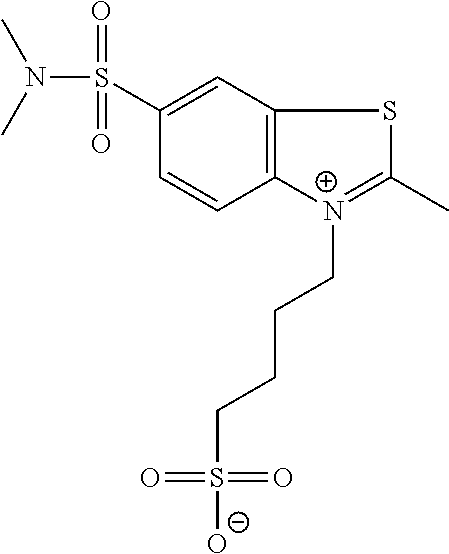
N(S(C1=CC2=C(C=C1)[N+](CCCCS([O-])(=O)=O)=C(C)S2)(=O)=O)(C)C
